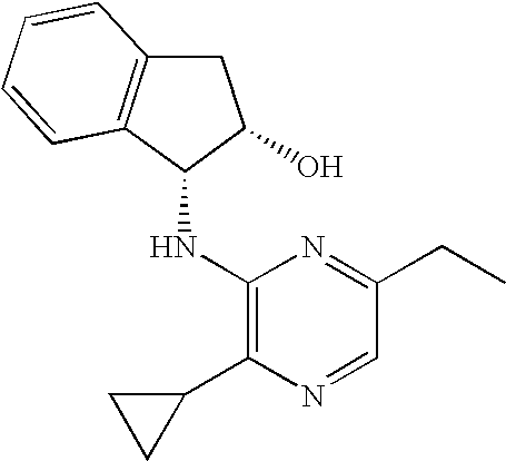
C1(NC2C3=C(CC2O)C=CC=C3)=C(C2CC2)N=CC(CC)=N1
